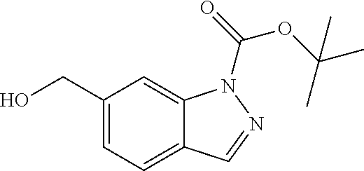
C1(CO)=CC=C2C(=C1)N(C(=O)OC(C)(C)C)N=C2
